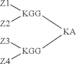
[KGG]([Z1])([Z2])[KA][KGG]([Z4])[Z3]
